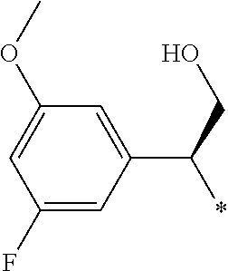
C1=C(C(CO)*)C=C(F)C=C1OC
